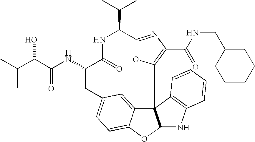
C123C4=CC(=CC=C4OC1NC1=C2C=CC=C1)CC(NC(=O)C(O)C(C)C)C(=O)NC(C(C)C)C1=NC(C(=O)NCC2CCCCC2)=C3O1
